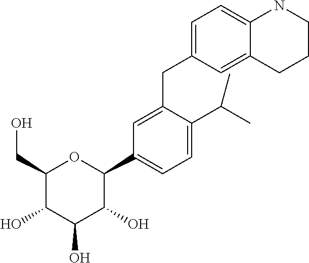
C1=C(CC2=CC=C3C(=C2)CCCN3)C(C(C)C)=CC=C1C1C(O)C(O)C(O)C(CO)O1
